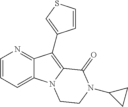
C12=CC=CN=C1C(C1=CSC=C1)=C1N2CCN(C2CC2)C1=O
